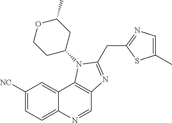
C1([NC])=CC=C2C(=C1)C1=C(C=N2)N=C(CC2=NC=C(C)S2)N1C1CC(C)OCC1
